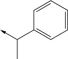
C1=CC=CC=C1C(->C)C
